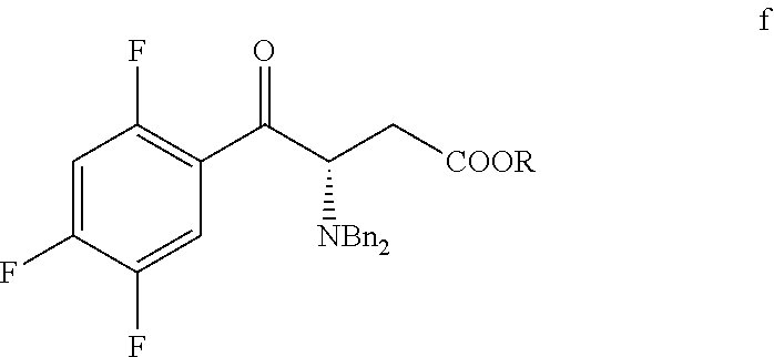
C1=C(F)C(F)=CC(C(C(C[COOR])[NBn2])=O)=C1F
